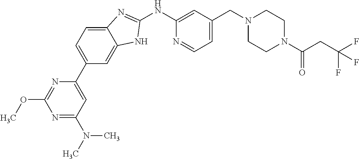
C1=C2C(=CC(C3=CC(N(C)C)=NC(OC)=N3)=C1)NC(NC1=CC(CN3CCN(C(CC(F)(F)F)=O)CC3)=CC=N1)=N2
